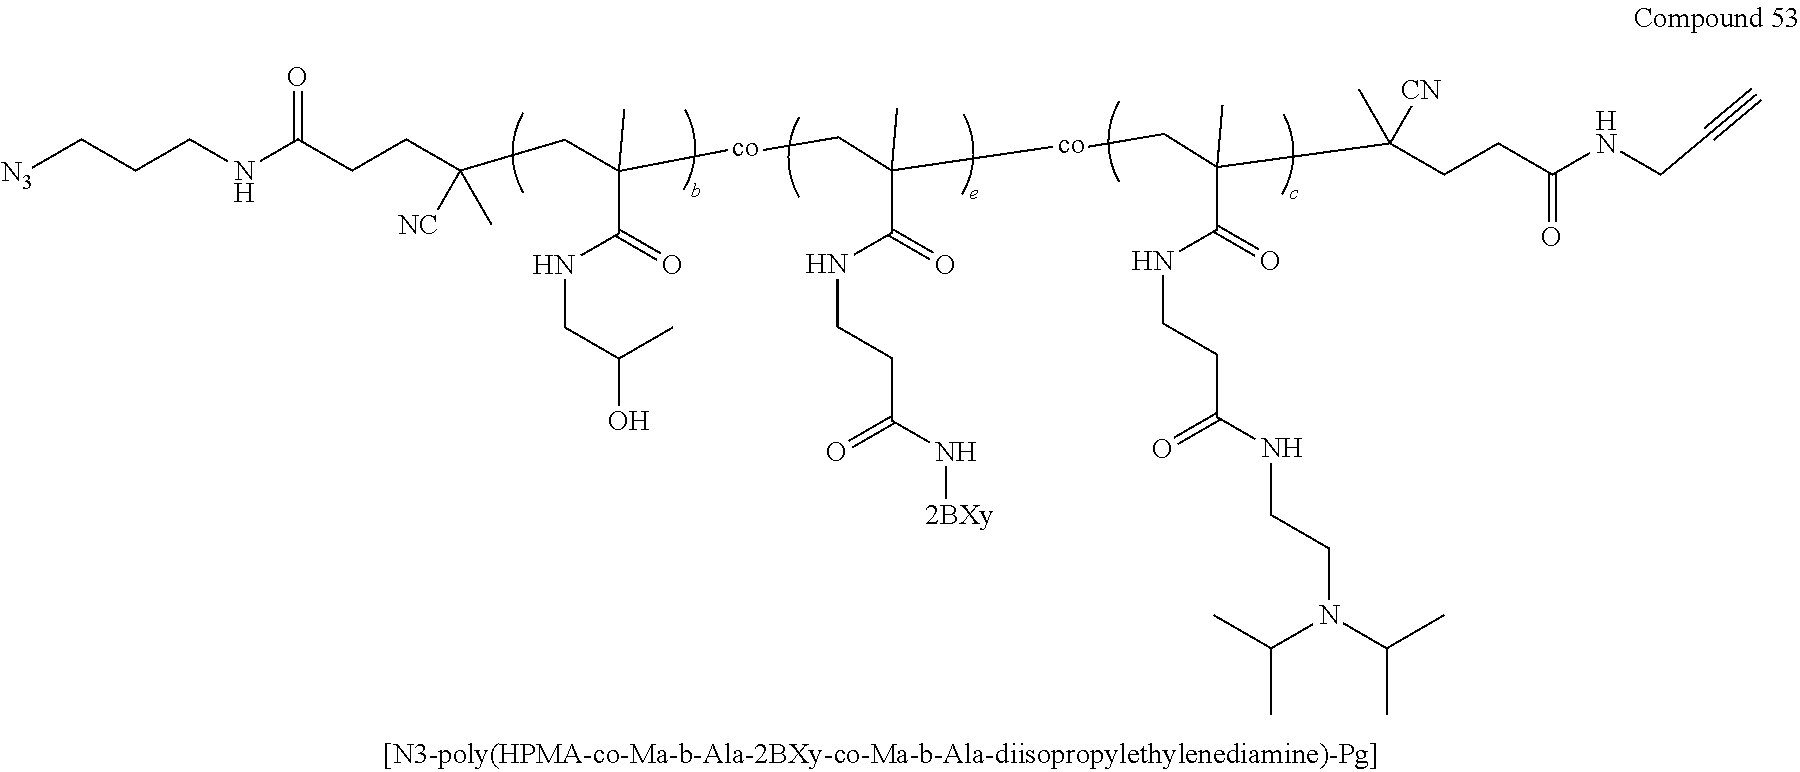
N(C(CCC(CC([co]CC(C)(C(NCCC(=O)N[2BXy])=O)[co]CC(C(CCC(NCC#C)=O)([CN])C)(C)C(NCCC(=O)NCCN(C(C)C)C(C)C)=O)(C(=O)NCC(O)C)C)(C)[NC])=O)CCC[N3]
